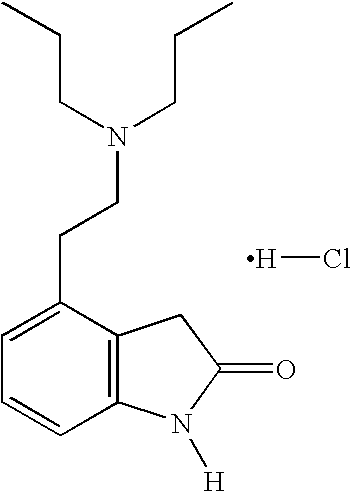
C12=C(C(CCN(CCC)CCC)=CC=C1)CC(=O)N2[H].[H]Cl
